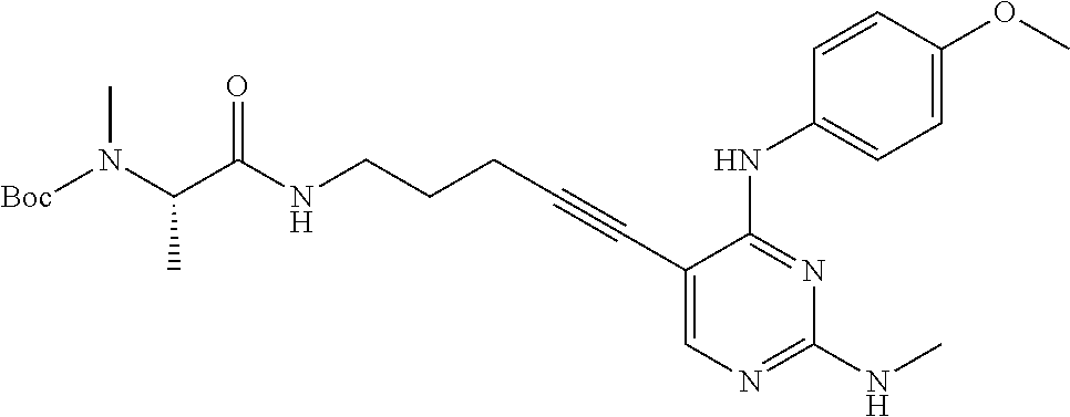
[Boc]N(C(C(NCCCC#CC1=CN=C(NC)N=C1NC1=CC=C(OC)C=C1)=O)C)C
